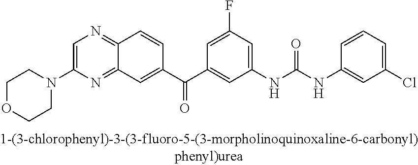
C1=C(N2CCOCC2)N=C2C(=N1)C=CC(C(C1=CC(NC(NC3=CC(Cl)=CC=C3)=O)=CC(F)=C1)=O)=C2
